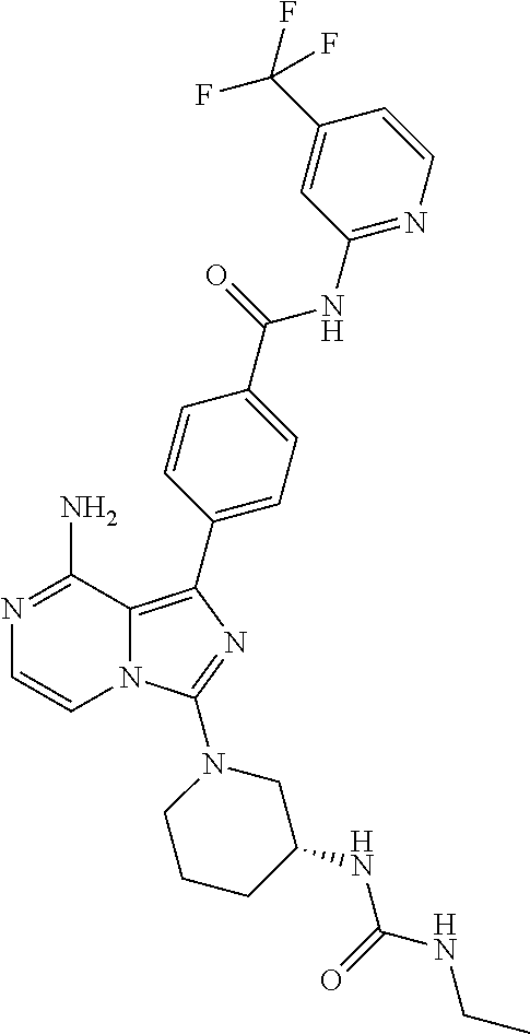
N1=C(N)C2=C(C3=CC=C(C(=O)NC4=NC=CC(C(F)(F)F)=C4)C=C3)N=C(N3CCCC(NC(=O)NCC)C3)N2C=C1
